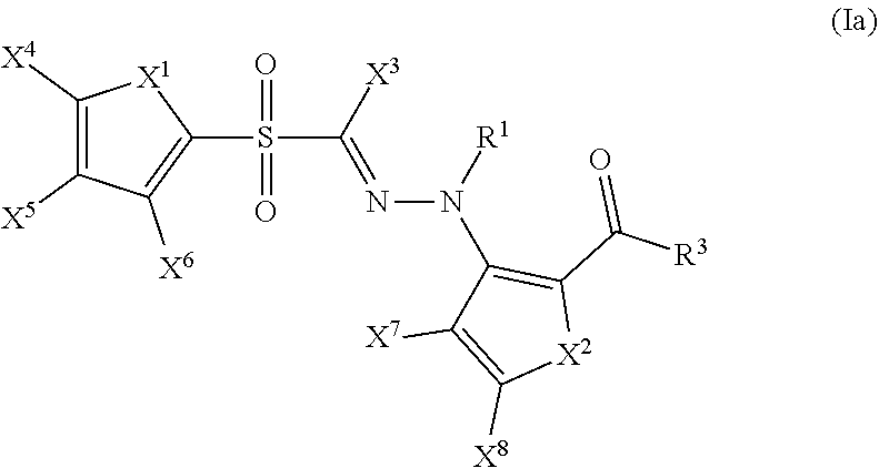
C1([X4])=C([X5])C([X6])=C(S(C(=NN(C2=C(C([R3])=O)[X2]C([X8])=C2[X7])[R1])[X3])(=O)=O)[X1]1
